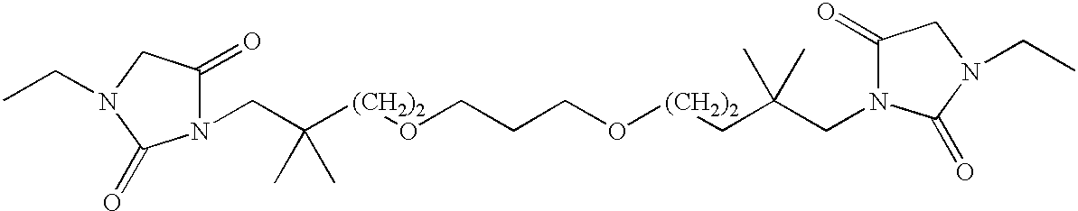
C(C([(CH2)2]OCCCO[(CH2)2]CC(CN1C(=O)CN(CC)C1=O)(C)C)(C)C)N1C(=O)CN(CC)C1=O
